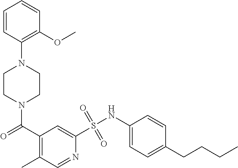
N1(C(C2=C(C)C=NC(S(NC3=CC=C(CCCC)C=C3)(=O)=O)=C2)=O)CCN(C2=C(OC)C=CC=C2)CC1
